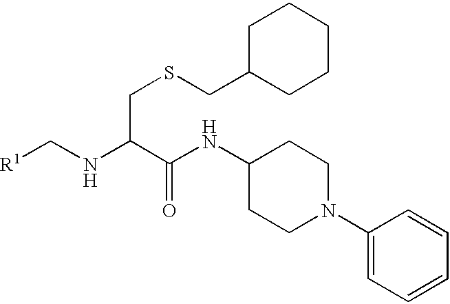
C(NC(C(NC1CCN(C2=CC=CC=C2)CC1)=O)CSCC1CCCCC1)[R1]
